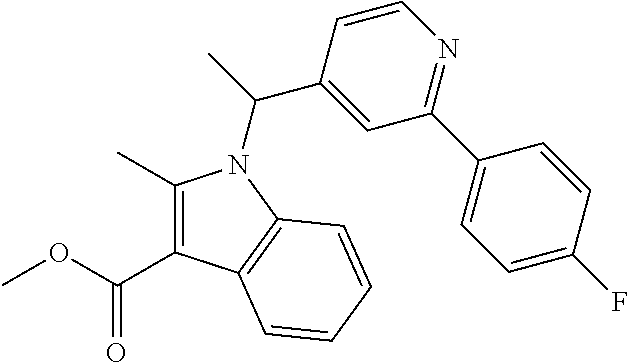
C1(C)=C(C(=O)OC)C2=C(N1C(C1=CC(C3=CC=C(F)C=C3)=NC=C1)C)C=CC=C2
